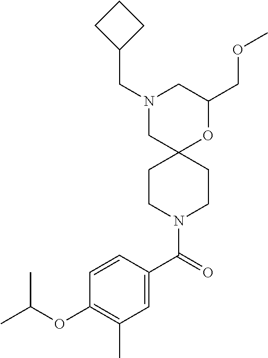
C1(COC)OC2(CN(CC3CCC3)C1)CCN(C(C1=CC(C)=C(OC(C)C)C=C1)=O)CC2
